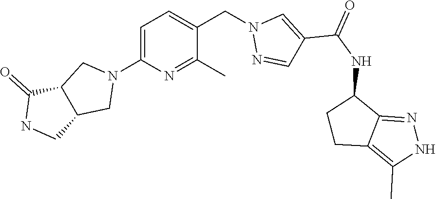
C1=C(N2CC3C(C2)CNC3=O)N=C(C)C(CN2N=CC(C(NC3CCC4=C(C)NN=C34)=O)=C2)=C1
